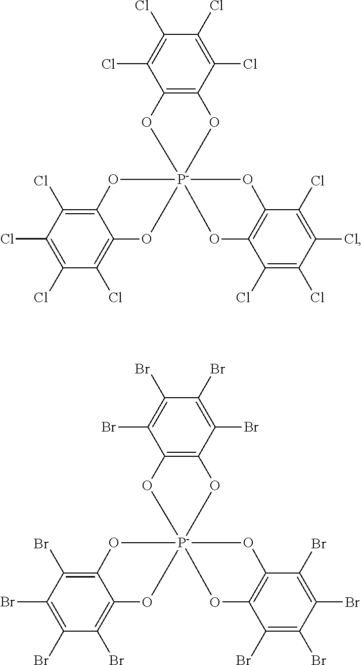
O1C2=C(O[P-]134(OC1=C(Cl)C(Cl)=C(Cl)C(Cl)=C1O3)OC1=C(O4)C(Cl)=C(Cl)C(Cl)=C1Cl)C(Cl)=C(Cl)C(Cl)=C2Cl.O1C2=C(O[P-]134(OC1=C(Br)C(Br)=C(Br)C(Br)=C1O3)OC1=C(O4)C(Br)=C(Br)C(Br)=C1Br)C(Br)=C(Br)C(Br)=C2Br
